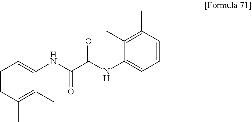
C1=CC(C)=C(C)C(NC(C(NC2=CC=CC(C)=C2C)=O)=O)=C1
